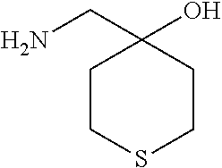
C1CSCCC1(CN)O
